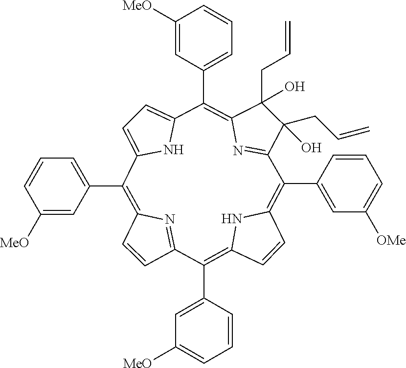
C1(C2=C3C=CC(=C(C4=CC([OMe])=CC=C4)C4=NC(=C(C5=CC=CC([MeO])=C5)C5=CC=C(N5)C(C5=CC=CC([MeO])=C5)=C5C=CC2=N5)C(CC=C)(O)C4(CC=C)O)N3)=CC([MeO])=CC=C1
